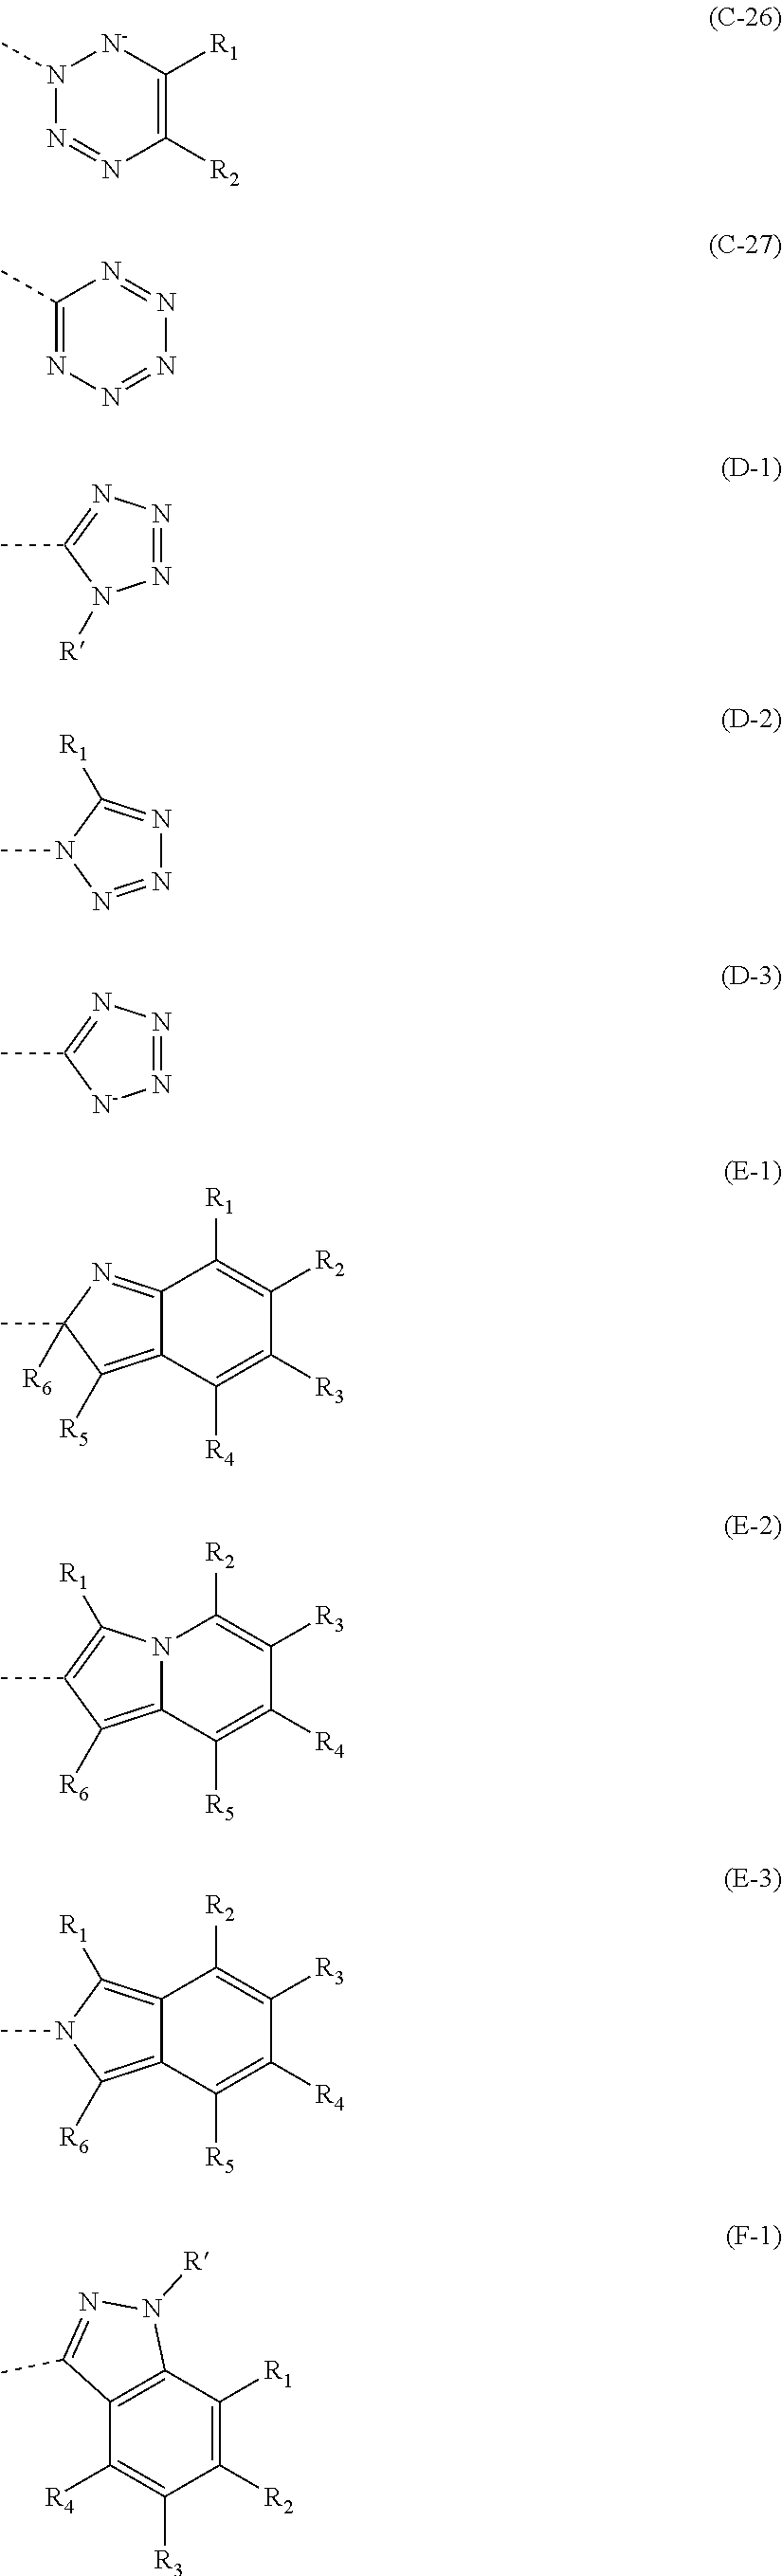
N1(C)N=NC([R2])=C([R1])[N-]1.C1(C)=NN=NN=N1.N1=NN=C(C)N1[R].N1=NN(C)C([R1])=N1.N1=NN=C(C)[N-]1.C12=NC(C)([R6])C([R5])=C1C([R4])=C([R3])C([R2])=C2[R1].N12C(=C([R6])C(C)=C1[R1])C([R5])=C([R4])C([R3])=C2[R2].C12=C([R1])N(C)C([R6])=C1C([R5])=C([R4])C([R3])=C2[R2].C12=C(C([R1])=C([R2])C([R3])=C1[R4])N([R])N=C2C
